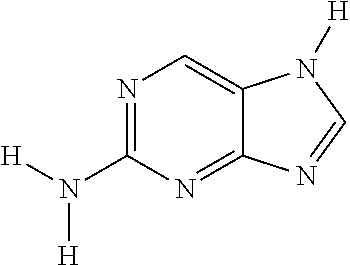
N1=C(N([H])[H])N=C2C(=C1)N([H])C=N2
